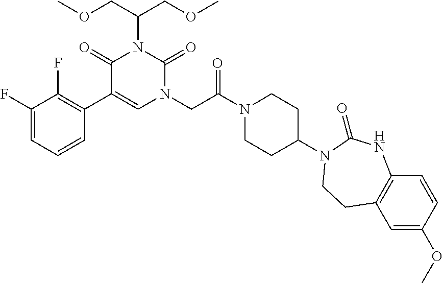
C1(F)=CC=CC(C2=CN(CC(N3CCC(N4C(=O)NC5=C(C=C(OC)C=C5)CC4)CC3)=O)C(=O)N(C(COC)COC)C2=O)=C1F
